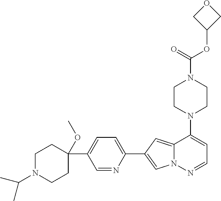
N1(C2=CC=NN3C2=CC(C2=CC=C(C4(OC)CCN(C(C)C)CC4)C=N2)=C3)CCN(C(OC2COC2)=O)CC1
